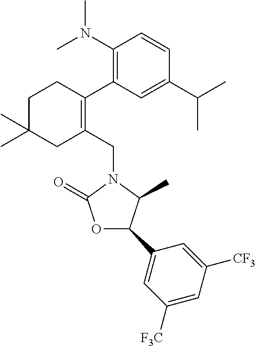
C1C(C)(C)CC(CN2C(=O)OC(C3=CC([F3C])=CC([CF3])=C3)C2C)=C(C2=C(N(C)C)C=CC(C(C)C)=C2)C1
